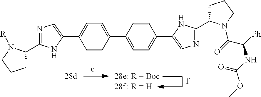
C1(C2=CC=C(C3=CC=C(C4=CN=C(C5CCCN5C(=O)C([Ph])NC(OC)=O)N4)C=C3)C=C2)=CN=C(C2CCCN2[R])N1
